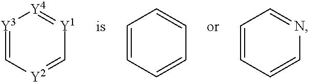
[Y3]1=C[Y2]=C[Y1]=[Y4]1.C1=CC=CC=C1.C1=CC=CN=C1
